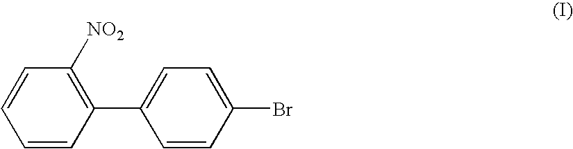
C1=CC(C2=CC=C(Br)C=C2)=C([NO2])C=C1
